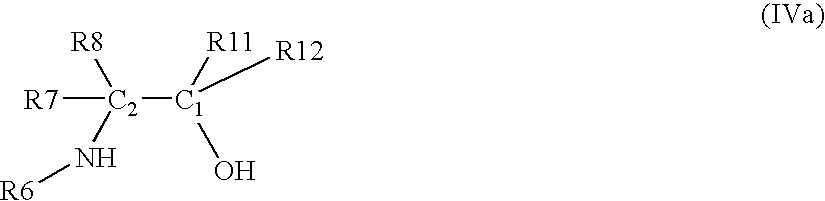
[R7][C2]([C1]([R11])([R12])O)([R8])N[R6]
